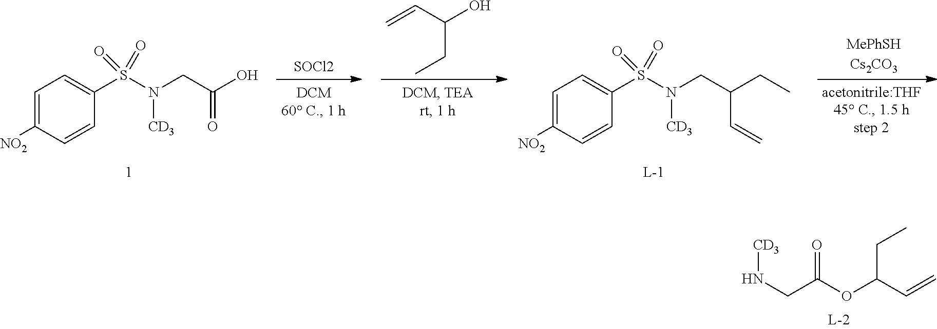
[MePhSHCs2CO3].N([CD3])(CC(=O)O)S(=O)(=O)C1=CC=C([NO2])C=C1.N([CD3])(CC(C=C)CC)S(=O)(=O)C1=CC=C([NO2])C=C1.C(CC)(O)C=C.[SOCl2].C(C(OC(C=C)CC)=O)N[CD3]
